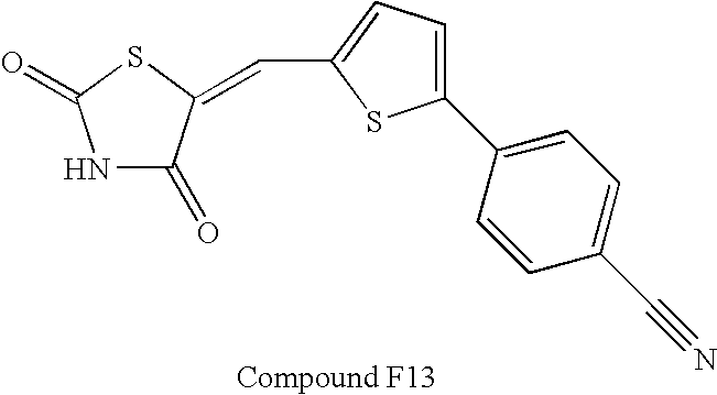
N1C(=O)C(=CC2=CC=C(C3=CC=C(C#N)C=C3)S2)SC1=O
